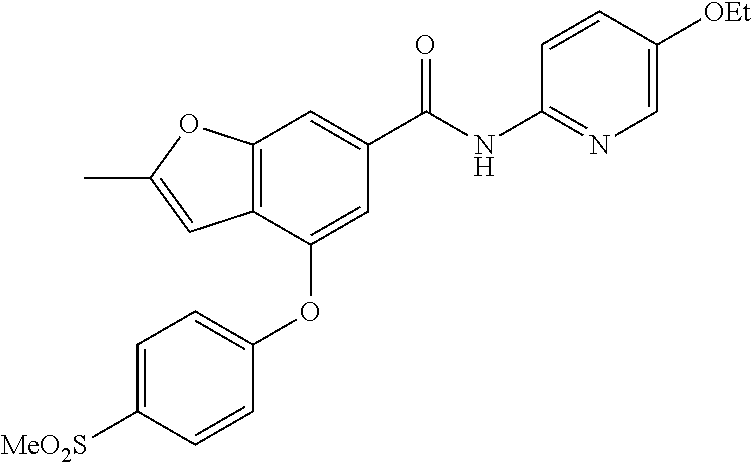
C12=C(C(OC3=CC=C([MeO2S])C=C3)=CC(C(NC3=NC=C([OEt])C=C3)=O)=C1)C=C(C)O2
